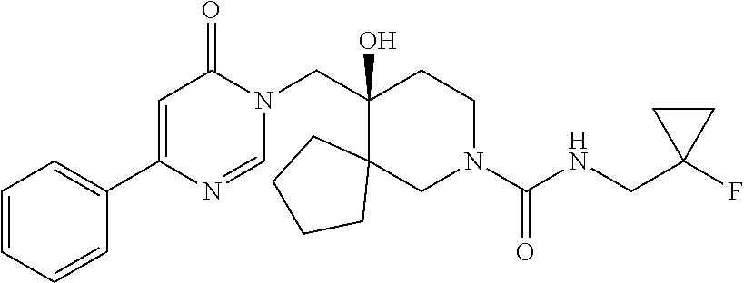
C1(C2=CC(=O)N(CC3(O)C4(CN(C(NCC5(F)CC5)=O)CC3)CCCC4)C=N2)=CC=CC=C1
